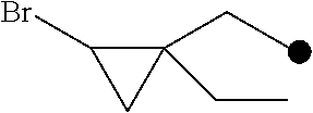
C1(CC)(CC)C(Br)C1
